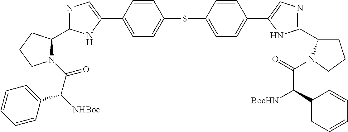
N1=C(C2N(C(=O)C(C3=CC=CC=C3)[NHBoc])CCC2)NC(C2=CC=C(SC3=CC=C(C4=CN=C(C5CCCN5C(C([BocHN])C5=CC=CC=C5)=O)N4)C=C3)C=C2)=C1
